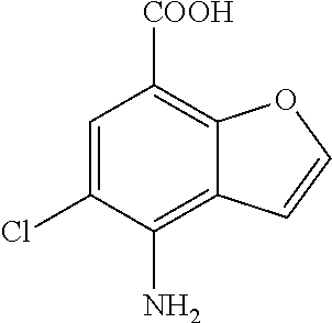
C1=C(Cl)C(N)=C2C(=C1[COOH])OC=C2
